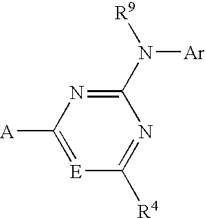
[E]1=C([A])N=C(N([R9])[Ar])N=C1[R4]
